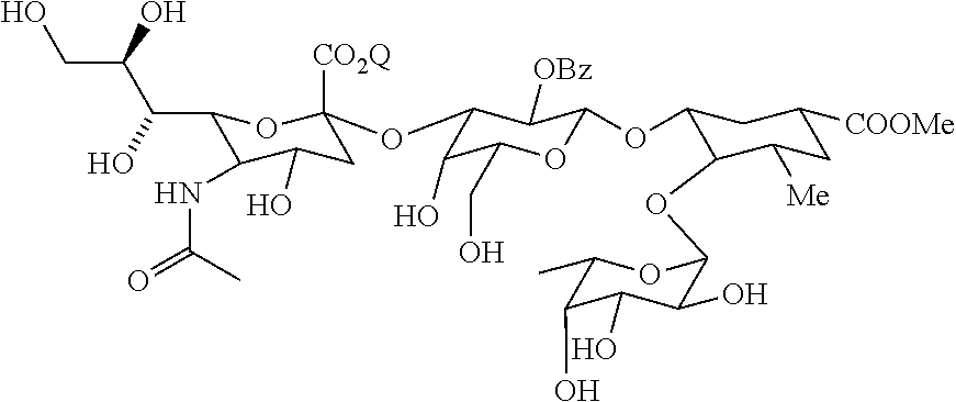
C1(C(C(CO)O)O)C(NC(=O)C)C(O)CC([CO2Q])(OC2C(O)C(CO)OC(OC3C(OC4C(O)C(O)C(O)C(C)O4)C([Me])CC([COOMe])C3)C2[OBz])O1
